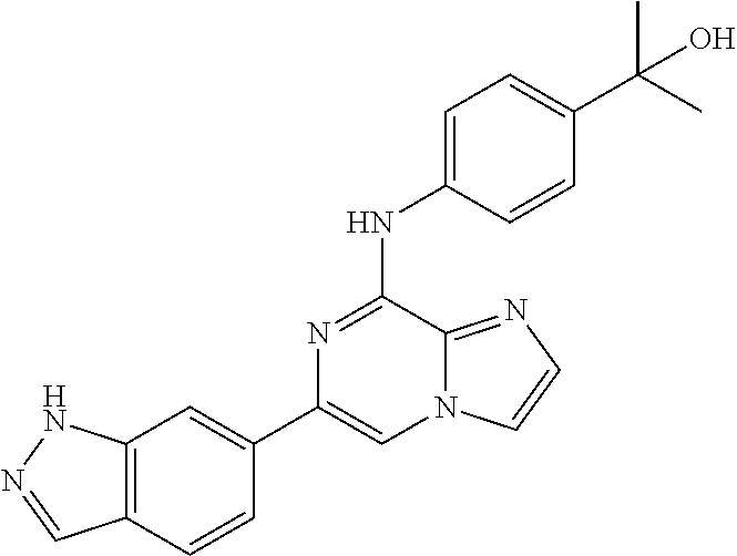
C12=C(C=CC(C3=CN4C(=NC=C4)C(NC4=CC=C(C(C)(C)O)C=C4)=N3)=C1)C=NN2
